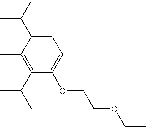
C1(C(C)C)=C(C)C(C(C)C)=CC=C1OCCOCC
